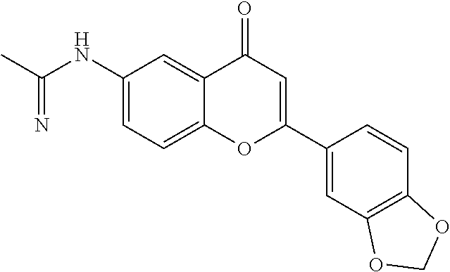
C(NC1=CC=C2C(=C1)C(=O)C=C(C1=CC3=C(C=C1)OCO3)O2)(C)=N
